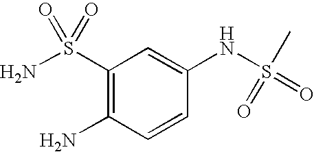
C1(S(N)(=O)=O)=C(N)C=CC(NS(=O)(=O)C)=C1
